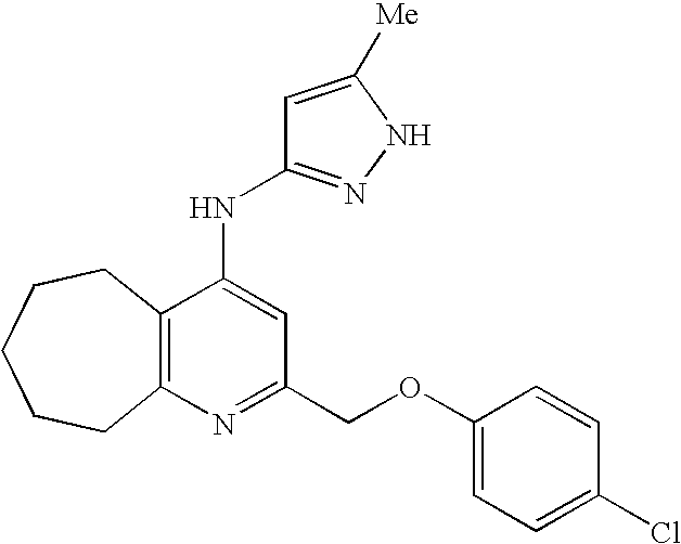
N(C1=CC(COC2=CC=C(Cl)C=C2)=NC2=C1CCCCC2)C1=NNC([Me])=C1
